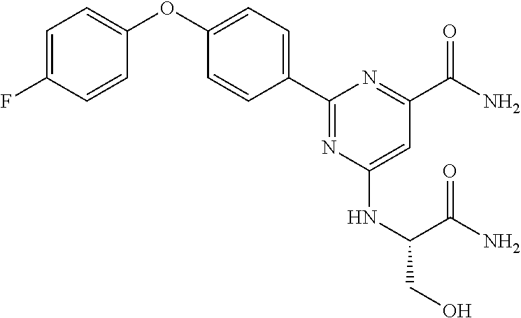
C1(C2=NC(NC(C(N)=O)CO)=CC(C(N)=O)=N2)=CC=C(OC2=CC=C(F)C=C2)C=C1
